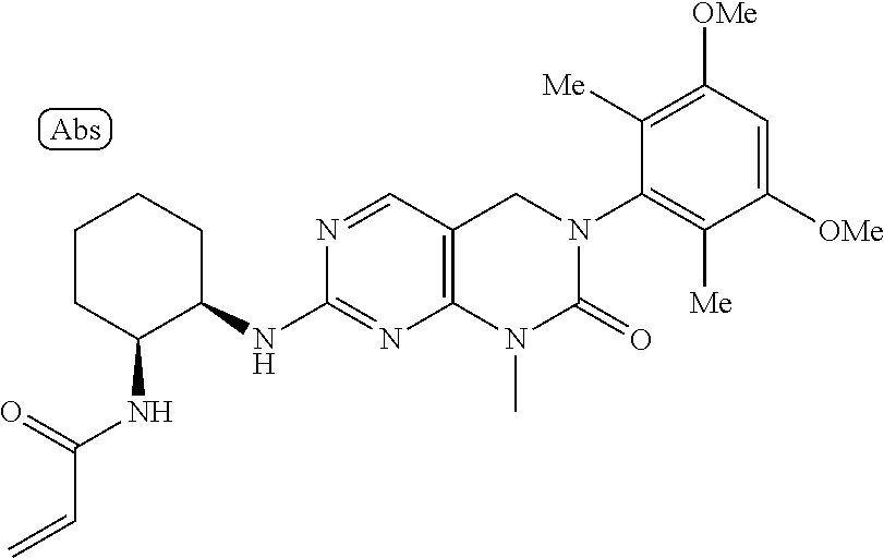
C1([OMe])=C([Me])C(N2CC3=C(N(C)C2=O)N=C(NC2CCCCC2NC(C=C)=O)N=C3)=C([Me])C([OMe])=C1
